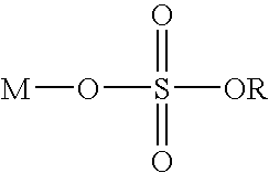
[M]OS([OR])(=O)=O
